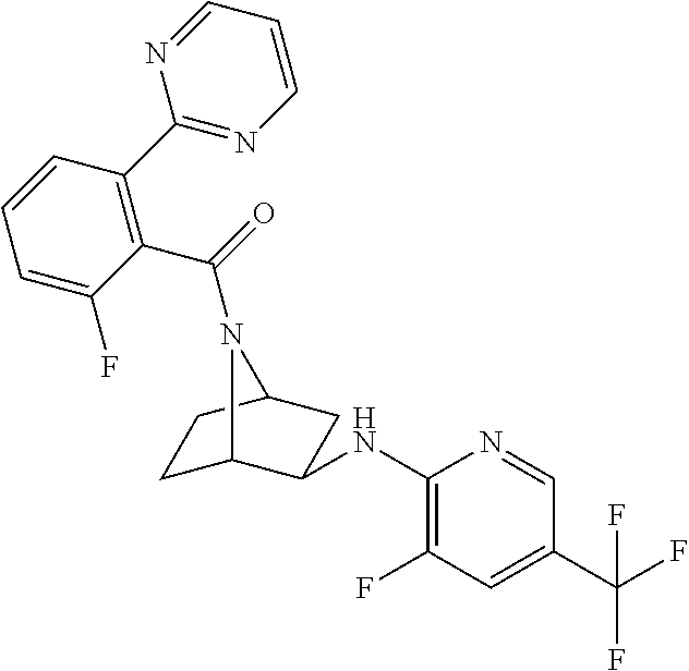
C1(NC2C3CCC(C2)N3C(=O)C2=C(C3=NC=CC=N3)C=CC=C2F)=C(F)C=C(C(F)(F)F)C=N1
